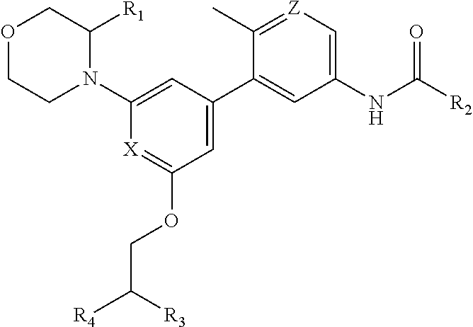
C1=C(C2=CC(NC([R2])=O)=C[Z]=C2C)C=C(N2C([R1])COCC2)[X]=C1OCC([R4])[R3]
